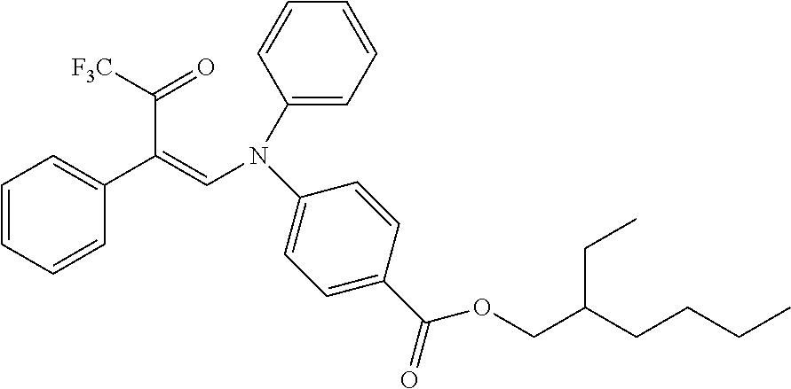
C1(C(C(=O)[F3C])=CN(C2=CC=C(C(=O)OCC(CCCC)CC)C=C2)C2=CC=CC=C2)=CC=CC=C1
